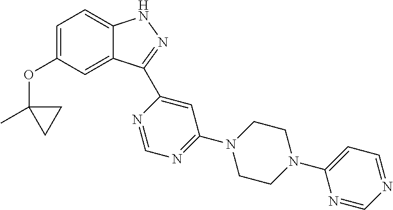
C1=C(OC2(C)CC2)C=C2C(=C1)NN=C2C1=CC(N2CCN(C3=CC=NC=N3)CC2)=NC=N1
